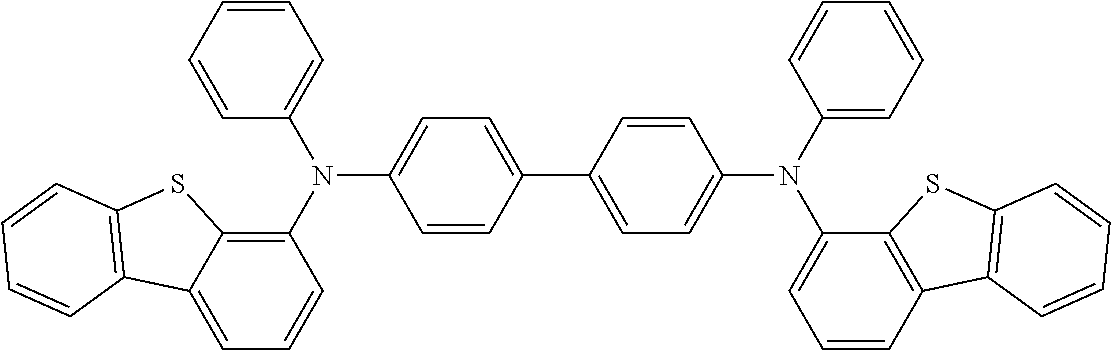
C1=CC(N(C2=C3C(=CC=C2)C2=C(S3)C=CC=C2)C2=CC=C(C3=CC=C(N(C4=CC=CC=C4)C4=CC=CC5=C4SC4=C5C=CC=C4)C=C3)C=C2)=CC=C1
